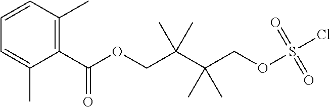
C(OC(C1=C(C)C=CC=C1C)=O)C(C(COS(Cl)(=O)=O)(C)C)(C)C
